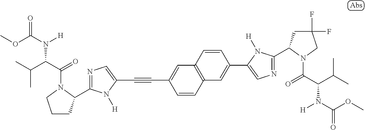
COC(N([H])C(C(=O)N1C(C2=NC=C(C#CC3=CC4=C(C=C3)C=C(C3=CN=C(C5CC(F)(F)CN5C(C(C(C)C)N(C(OC)=O)[H])=O)N3[H])C=C4)N2[H])CCC1)C(C)C)=O
